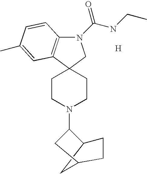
C12(CCN(C3CC4CC3CC4)CC1)CN(C(NCC)=O)C1=C2C=C(C)C=C1.[H]
